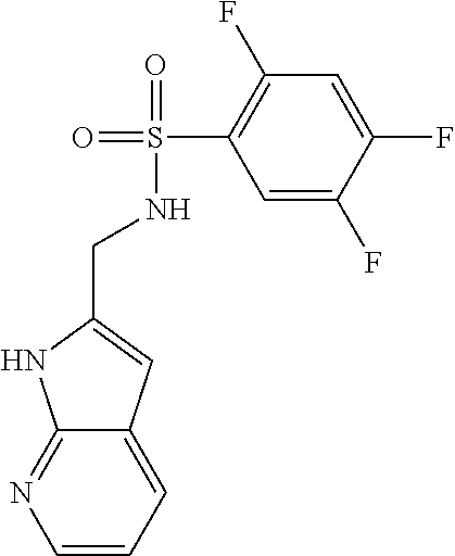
C1=CC=C2C(=N1)NC(CNS(=O)(C1=C(F)C=C(F)C(F)=C1)=O)=C2
